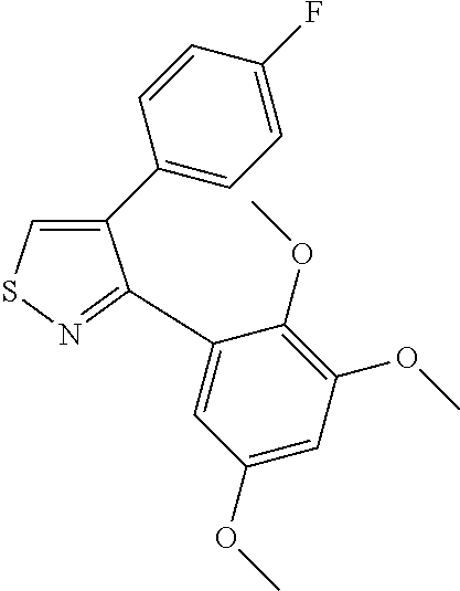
C1(C2=CC=C(F)C=C2)=CSN=C1C1=CC(OC)=CC(OC)=C1OC
